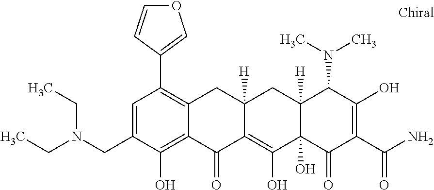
C12([H])C(O)(C(=O)C(C(N)=O)=C(O)C1N(C)C)C(O)=C1C([H])(C2)CC2=C(C3=COC=C3)C=C(CN(CC)CC)C(O)=C2C1=O
